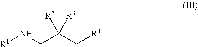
C(C[R4])(CN[R1])([R3])[R2]
